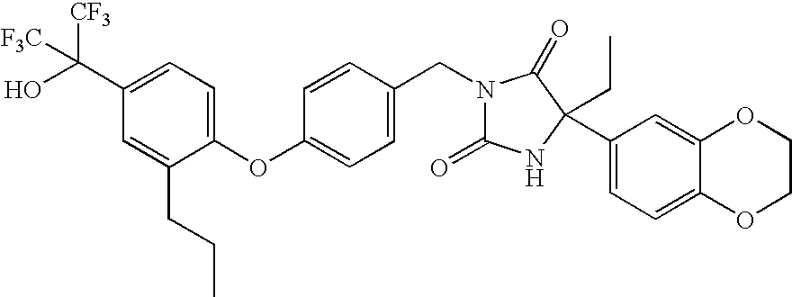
C1(C([CF3])([F3C])O)=CC=C(OC2=CC=C(CN3C(=O)NC(C4=CC=C5C(=C4)OCCO5)(CC)C3=O)C=C2)C(CCC)=C1
